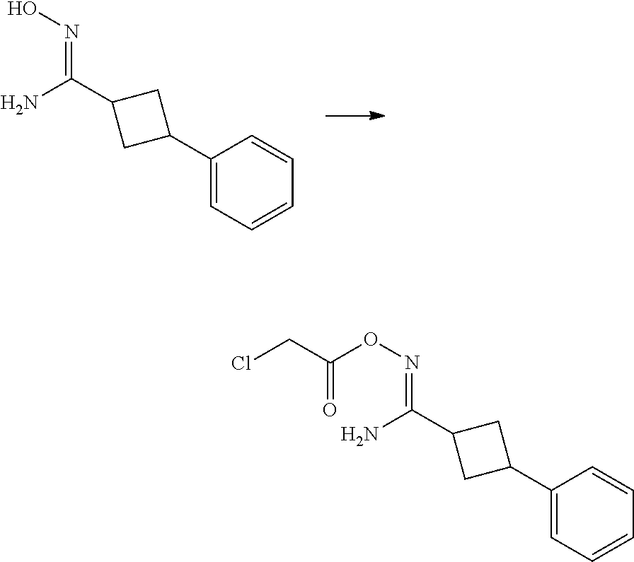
C1(C2CC(C(N)=NO)C2)=CC=CC=C1.C1(C2CC(C(N)=NOC(CCl)=O)C2)=CC=CC=C1
